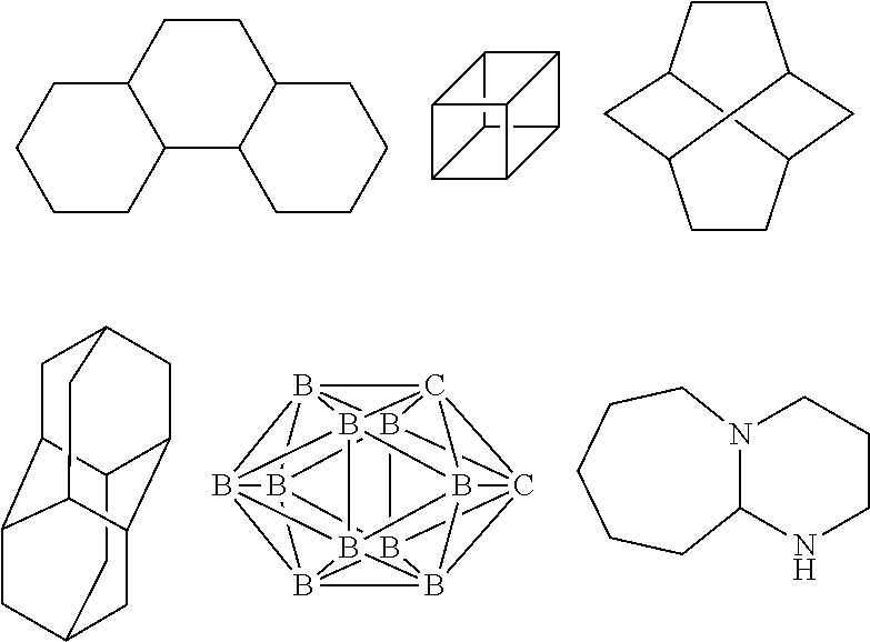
C12C3C4C5C(C14)C2C53.C1CC2C(CC1)CCC1C2CCCC1.C1CC2C3CCC(C2)C1C3.B1234B567B89%10C15%11C215B2%12%13B31%14B461B783B92(B%12%1413)B%10%115%13.C12CC3CC4C1CC1CC2C(C4C1)C3.N12C(NCCC1)CCCCC2
